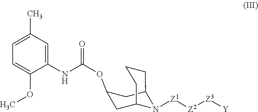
[Z2]([Z3][Y])[Z1]N1C2CC(OC(NC3=CC(C)=CC=C3OC)=O)CC1CCC2
